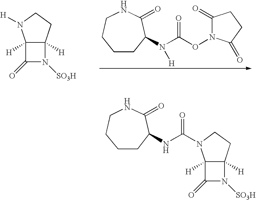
C1CC(N(C(ON2C(=O)CCC2=O)=O)[H])C(=O)NCC1.C12([H])C(=O)N([SO3H])C1([H])CCN2[H].C12([H])C(=O)N([SO3H])C1([H])CCN2C(NC1C(=O)NCCCC1)=O
